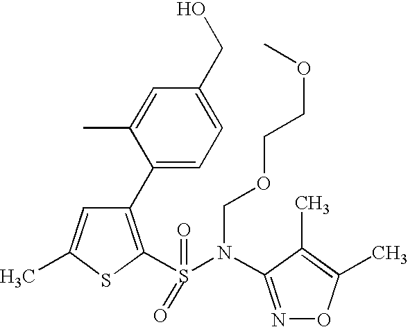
C1=C(C)SC(S(=O)(N(C2=NOC(C)=C2C)COCCOC)=O)=C1C1=CC=C(CO)C=C1C
